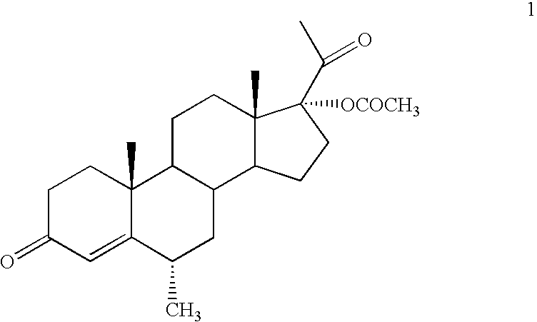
C1C(=O)C=C2C(C)(C1)C1C(CC2C)C2C(C)(CC1)C(C(C)=O)([OCOCH3])CC2
